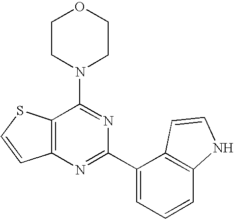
C1CN(C2=NC(C3=CC=CC4=C3C=CN4)=NC3=C2SC=C3)CCO1
